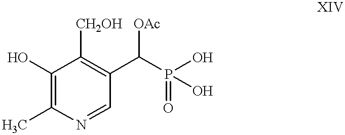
C1(O)=C(C)N=CC(C(P(O)(=O)O)[OAc])=C1[CH2OH]
